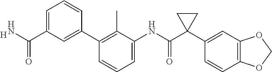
C1=C(NC(C2(C3=CC4=C(C=C3)OCO4)CC2)=O)C(C)=C(C2=CC(C(N)=O)=CC=C2)C=C1.[H]
